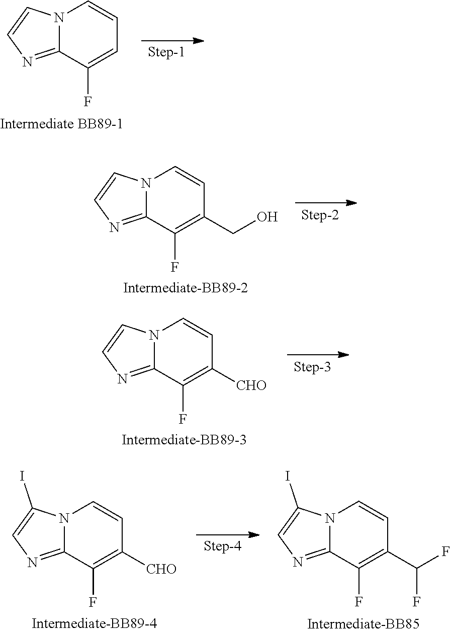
C1=C(F)C2=NC=CN2C=C1.C1(CO)=C(F)C2=NC=CN2C=C1.C1([CHO])=C(F)C2=NC=CN2C=C1.C12=NC=C(I)N1C=CC([CHO])=C2F.C1(C(F)F)=C(F)C2=NC=C(I)N2C=C1
